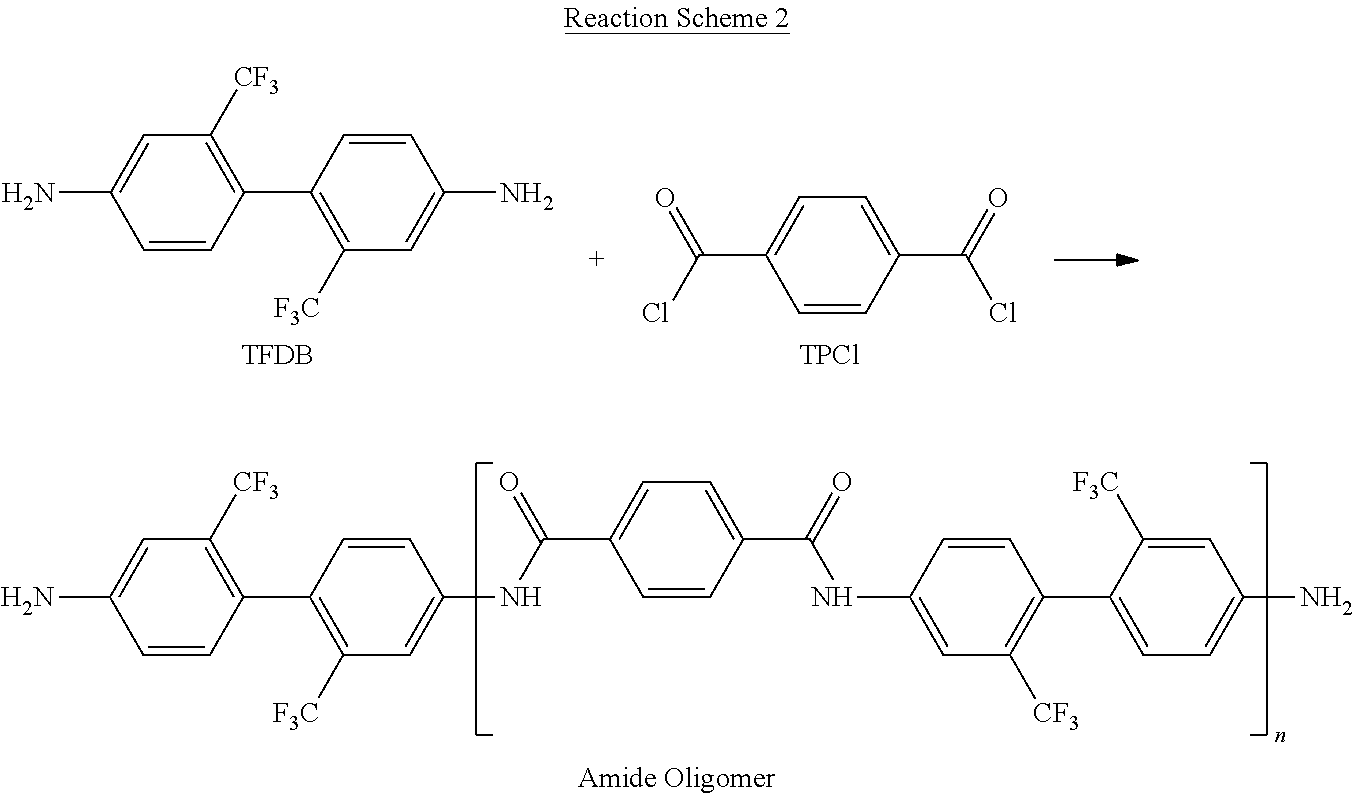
C1=CC(C2=C([F3C])C=C(NC(C3=CC=C(C(=O)NC4=CC([CF3])=C(C5=CC=C(N)C=C5[F3C])C=C4)C=C3)=O)C=C2)=C([CF3])C=C1N.C1=CC(C2=C([F3C])C=C(N)C=C2)=C([CF3])C=C1N.[TFDB].C1=CC(C(=O)Cl)=CC=C1C(=O)Cl.[TPCl]
